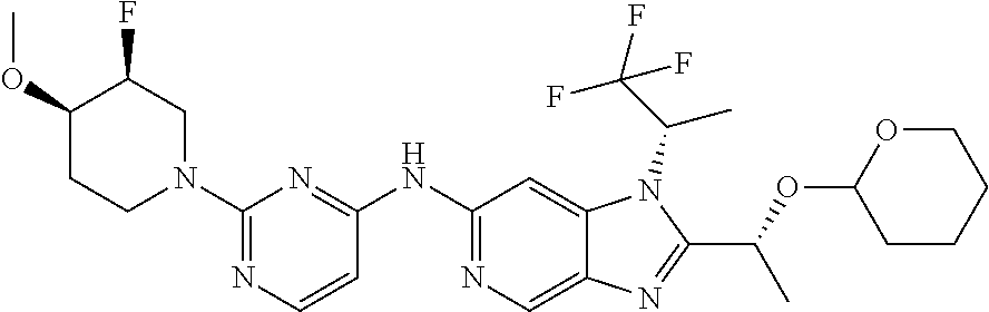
C1(NC2=NC=C3C(=C2)N(C(C)C(F)(F)F)C(C(C)OC2CCCCO2)=N3)=NC(N2CC(F)C(OC)CC2)=NC=C1
